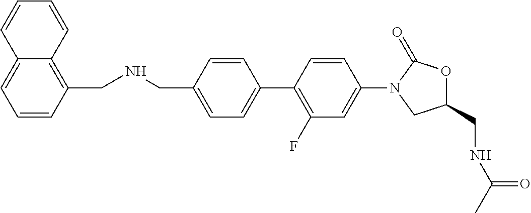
C1(CNC(=O)C)OC(=O)N(C2=CC(F)=C(C3=CC=C(CNCC4=C5C(=CC=C4)C=CC=C5)C=C3)C=C2)C1
